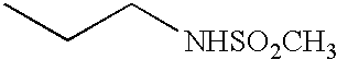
CCC[NHSO2CH3]
